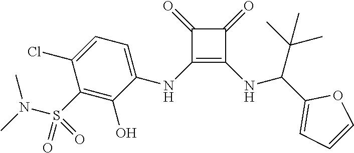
C1(=O)C(NC2=CC=C(Cl)C(S(=O)(N(C)C)=O)=C2O)=C(NC(C2=CC=CO2)C(C)(C)C)C1=O
